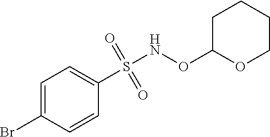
C1=C(Br)C=CC(S(=O)(=O)NOC2OCCCC2)=C1
